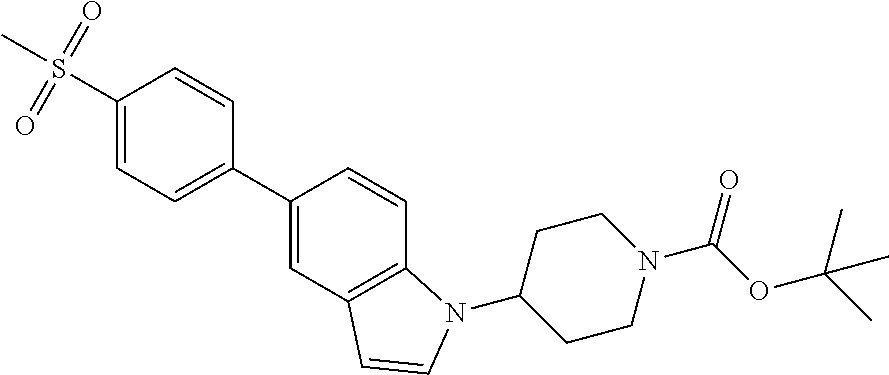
C1=CC(S(C)(=O)=O)=CC=C1C1=CC2=C(C=C1)N(C1CCN(C(OC(C)(C)C)=O)CC1)C=C2
